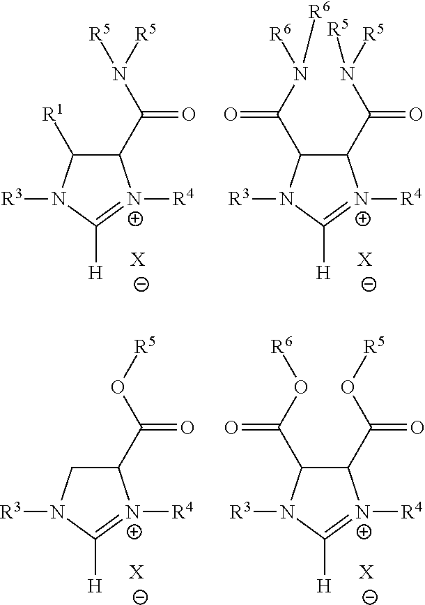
C1(C(N([R5])[R5])=O)C([R1])N([R3])C([H])=[N+]1[R4].[X].C1(C(N([R5])[R5])=O)C(C(N([R6])[R6])=O)N([R3])C([H])=[N+]1[R4].[X].C1(C(O[R5])=O)CN([R3])C([H])=[N+]1[R4].[X].C1(C(O[R5])=O)C(C(O[R6])=O)N([R3])C([H])=[N+]1[R4].[X]
